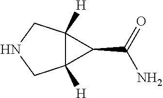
C12([H])C([H])(CNC1)C2C(=O)N
